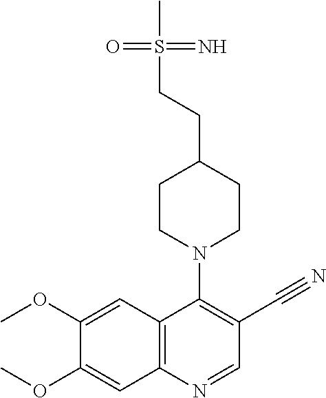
C1(OC)=CC2=C(C=C1OC)N=CC(C#N)=C2N1CCC(CCS(C)(=N)=O)CC1
